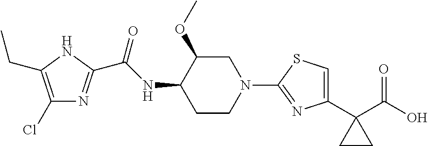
N1C(CC)=C(Cl)N=C1C(NC1C(OC)CN(C2=NC(C3(C(O)=O)CC3)=CS2)CC1)=O
